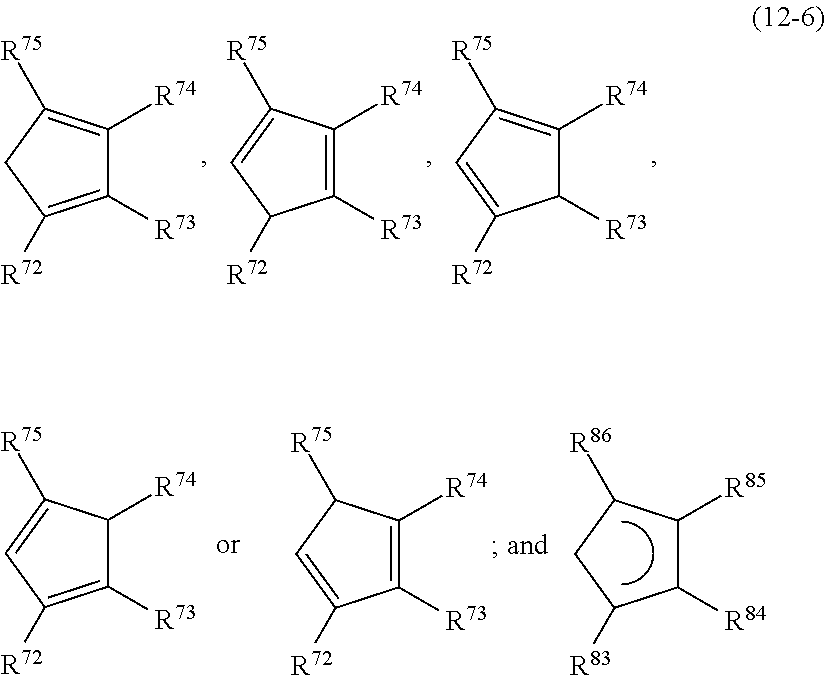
C1([R73])=C([R72])CC([R75])=C1[R74].C1([R73])=C([R74])C([R75])=CC1[R72].C1([R73])C([R74])=C([R75])C=C1[R72].C1([R73])=C([R72])C=C([R75])C1[R74].C1([R73])=C([R74])C([R75])C=C1[R72].C1([R84])C([R85])C([R86])CC1[R83]
